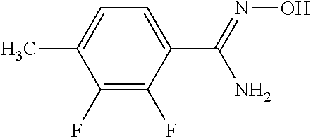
C1(F)=C(F)C(C(=NO)N)=CC=C1C
